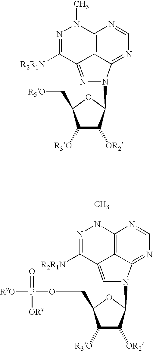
C12=C3C(=NC=N1)N(C1C([OR2])C([R3O])C(C[R5O])O1)N=C3C([R2R1N])=NN2C.C12=C3C(=NC=N1)N(C1C([OR2])C([R3O])C(COP(=O)([ORx])[RyO])O1)C=C3C([R2R1N])=NN2C
